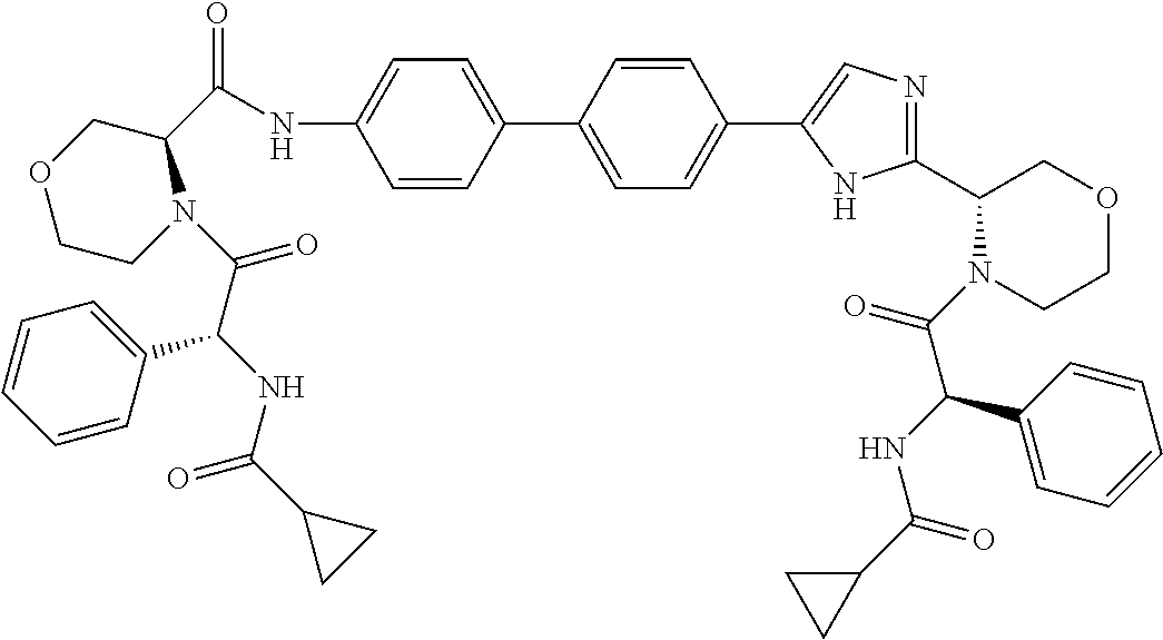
C1=CC(C2=CC=C(C3=CN=C(C4N(C(=O)C(NC(C5CC5)=O)C5=CC=CC=C5)CCOC4)N3)C=C2)=CC=C1NC(C1COCCN1C(C(NC(C1CC1)=O)C1=CC=CC=C1)=O)=O
